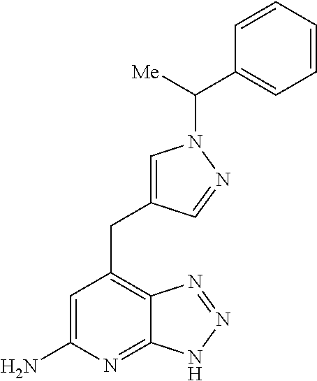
C1=C(N)N=C2C(=C1CC1=CN(C([Me])C3=CC=CC=C3)N=C1)N=NN2
